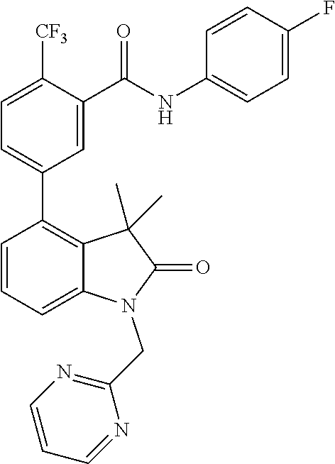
C1=C([CF3])C(C(NC2=CC=C(F)C=C2)=O)=CC(C2=C3C(=CC=C2)N(CC2=NC=CC=N2)C(=O)C3(C)C)=C1
